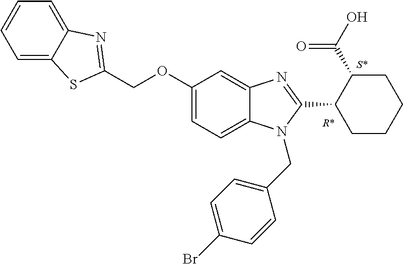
C1(OCC2=NC3=CC=CC=C3S2)=CC=C2C(=C1)N=C(C1CCCCC1C(O)=O)N2CC1=CC=C(Br)C=C1
